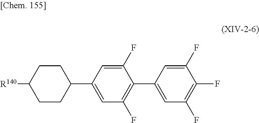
C1(C2=CC(F)=C(C3=CC(F)=C(F)C(F)=C3)C(F)=C2)CCC([R140])CC1
